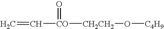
C=C[CO](=O)[CH2CH2]O[C4H9]
